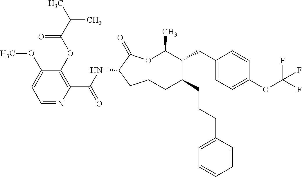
C1CC(NC(C2=C(OC(C(C)C)=O)C(OC)=CC=N2)=O)C(=O)OC(C)C(CC2=CC=C(OC(F)(F)F)C=C2)C(CCCC2=CC=CC=C2)C1
